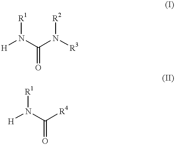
[H]N(C(N([R3])[R2])=O)[R1].[H]N(C([R4])=O)[R1]
